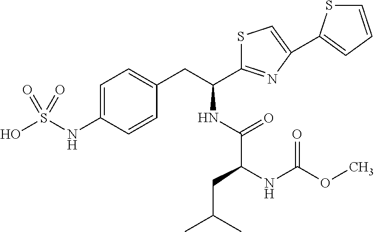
OS(NC1=CC=C(CC(NC(C(NC(OC)=O)CC(C)C)=O)C2=NC(C3=CC=CS3)=CS2)C=C1)(=O)=O
